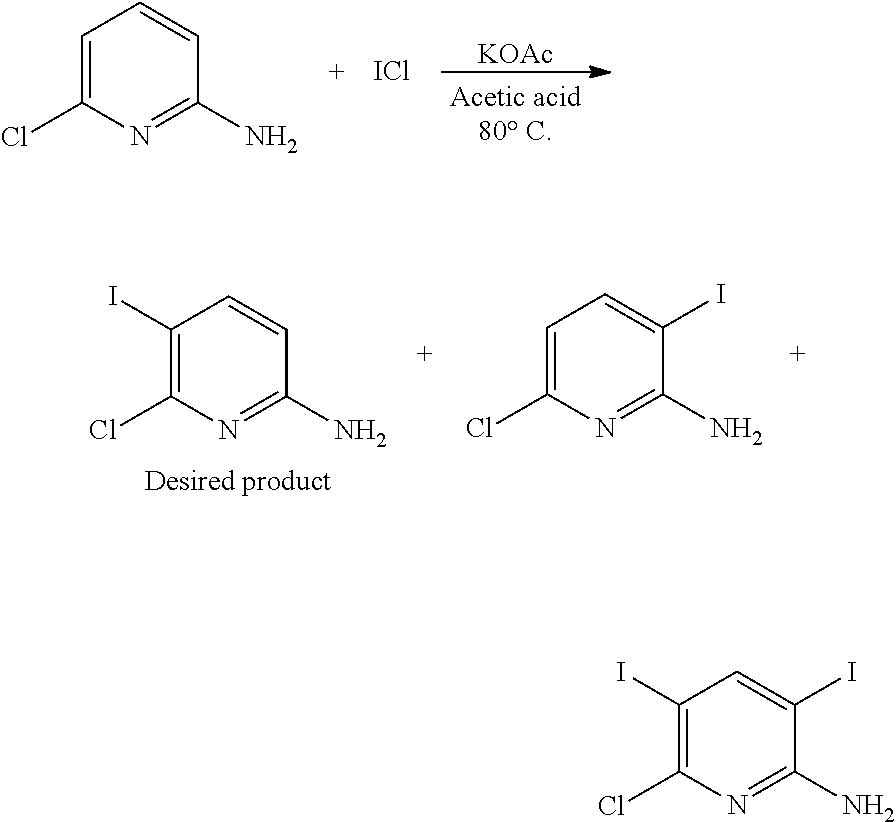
[KOAc].C1=C(Cl)N=C(N)C=C1.[ICl].C1(I)=C(Cl)N=C(N)C=C1.C1=C(Cl)N=C(N)C(I)=C1.C1(I)=C(Cl)N=C(N)C(I)=C1
